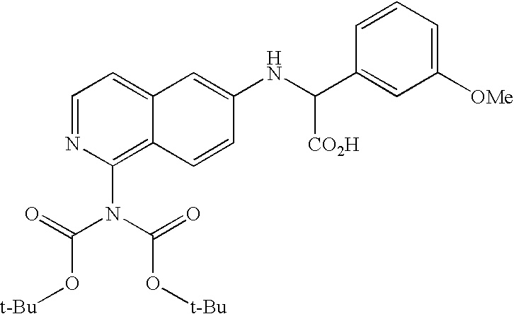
C1=NC(N(C(=O)O[t-Bu])C(=O)O[t-Bu])=C2C(=C1)C=C(NC(C1=CC([OMe])=CC=C1)[CO2H])C=C2
